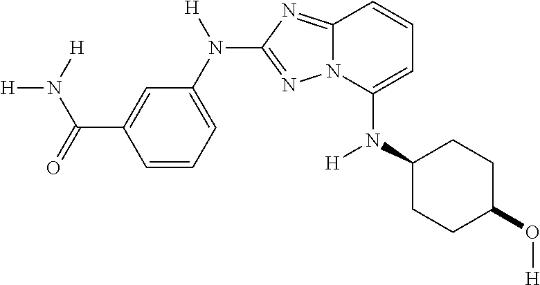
C1=C(C(N([H])[H])=O)C=CC=C1N([H])C1=NN2C(=N1)C=CC=C2N(C1CCC(O[H])CC1)[H]
